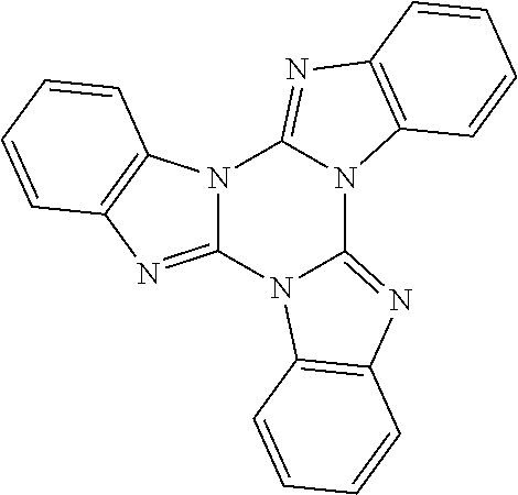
N12C(=NC3=C1C=CC=C3)N1C(=NC3=C1C=CC=C3)N1C2=NC2=C1C=CC=C2
